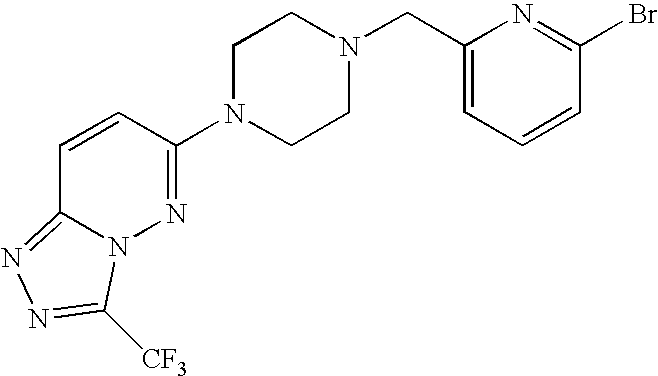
C1N(C2=NN3C(=NN=C3[CF3])C=C2)CCN(CC2=CC=CC(Br)=N2)C1
